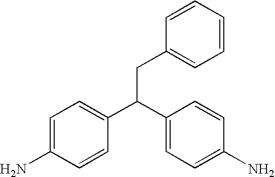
C(C(C1=CC=C(N)C=C1)C1=CC=C(N)C=C1)C1=CC=CC=C1
